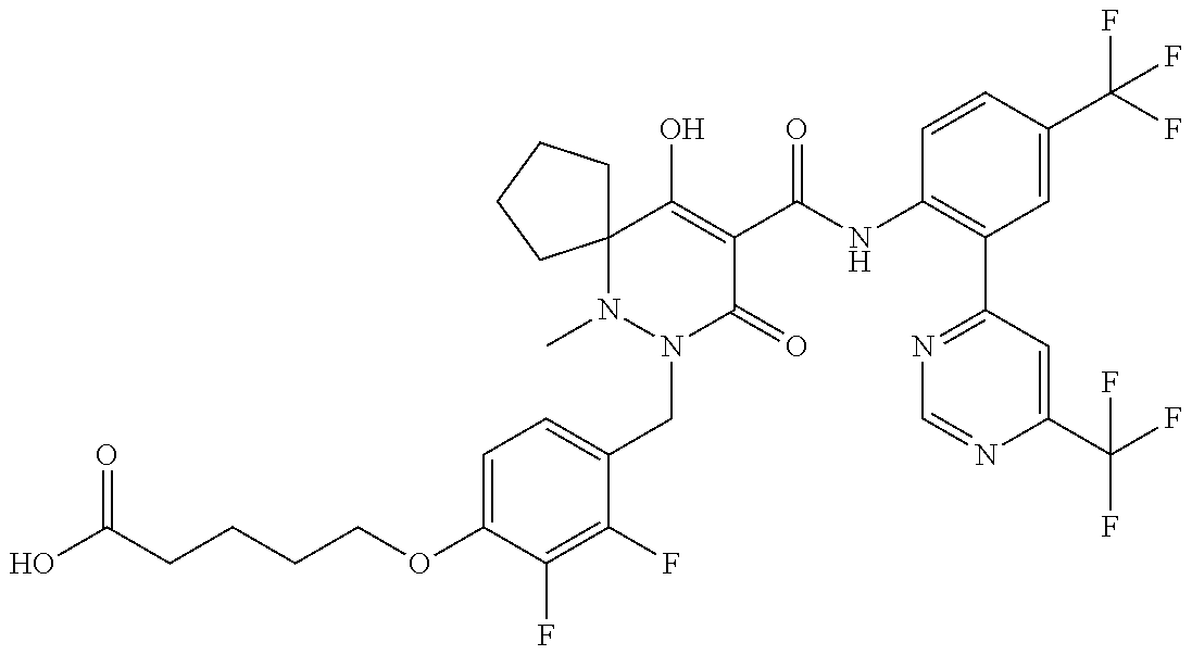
C1(OCCCCC(O)=O)=CC=C(CN2C(=O)C(C(=O)NC3=C(C4=NC=NC(C(F)(F)F)=C4)C=C(C(F)(F)F)C=C3)=C(O)C3(N2C)CCCC3)C(F)=C1F
